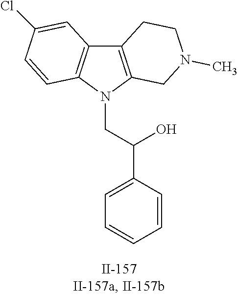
C12=C(N(CC(C3=CC=CC=C3)O)C3=C1C=C(Cl)C=C3)CN(C)CC2
